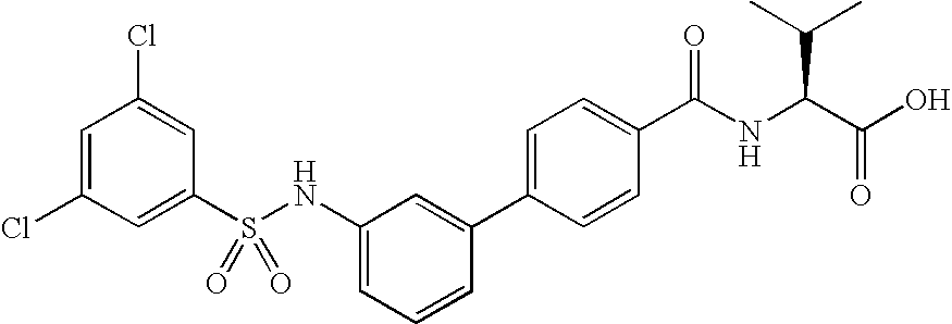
C1(Cl)=CC(S(NC2=CC=CC(C3=CC=C(C(NC(C(=O)O)C(C)C)=O)C=C3)=C2)(=O)=O)=CC(Cl)=C1
